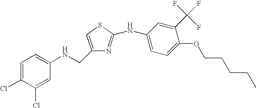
C1(CNC2=CC=C(Cl)C(Cl)=C2)=CSC(NC2=CC=C(OCCCCC)C(C(F)(F)F)=C2)=N1
